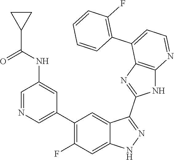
C1=NC=C(C2=C(F)C=C3C(=C2)C(C2=NC4=C(N2)N=CC=C4C2=C(F)C=CC=C2)=NN3)C=C1NC(C1CC1)=O
